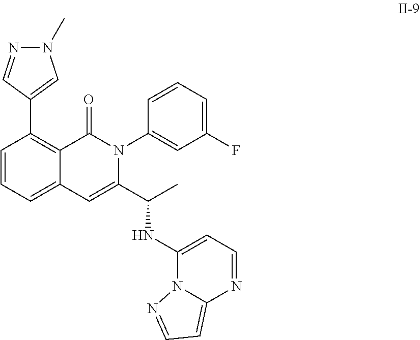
C1=CC=C2C(=C1C1=CN(C)N=C1)C(=O)N(C1=CC(F)=CC=C1)C(C(C)NC1=CC=NC3=CC=NN13)=C2
